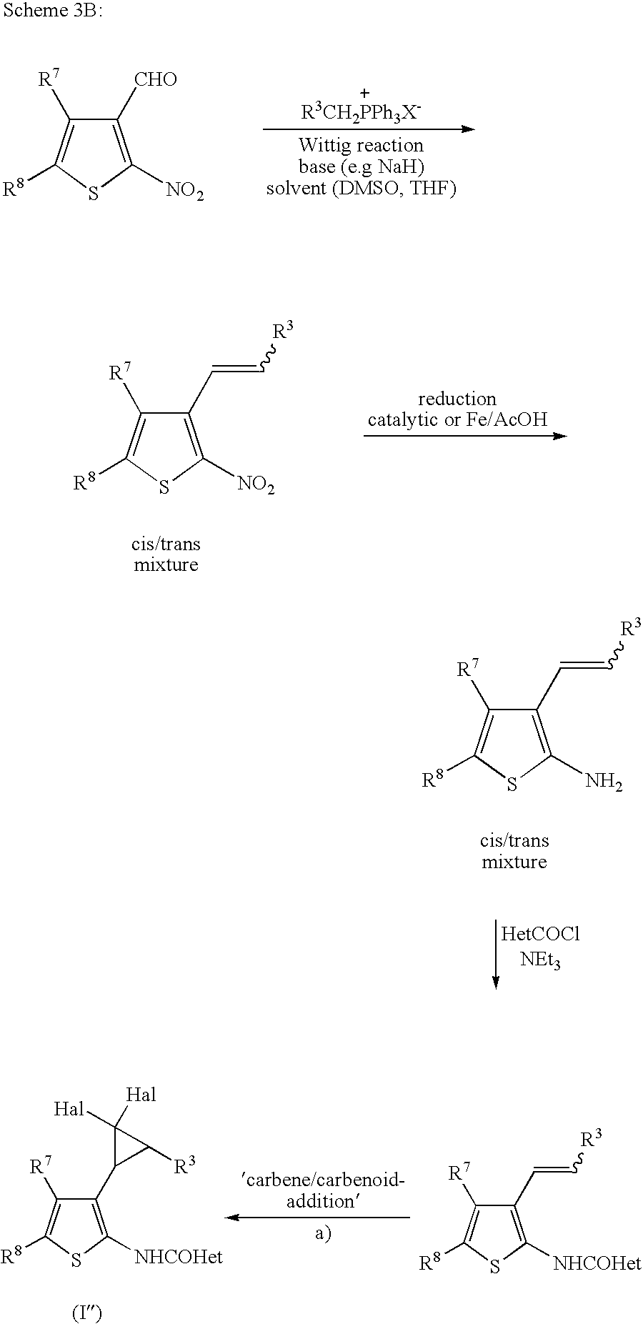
C1(C=C[R3])=C([NO2])SC([R8])=C1[R7].C1([CHO])=C([NO2])SC([R8])=C1[R7].C1(C=C[R3])=C(N)SC([R8])=C1[R7].C1(C2C([R3])C2([Hal])[Hal])=C([NHCOHet])SC([R8])=C1[R7].C1(C=C[R3])=C([NHCOHet])SC([R8])=C1[R7]
